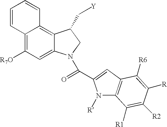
C12=C([R7O])C=C3C(=C1C=CC=C2)C(C[Y])CN3C(C1=CC2=C(N1[R])C([R1])=C([R2])C([R])=C2[R6])=O
